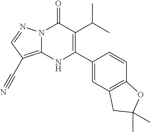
N12C(=C(C#N)C=N1)NC(C1=CC3=C(C=C1)OC(C)(C)C3)=C(C(C)C)C2=O
